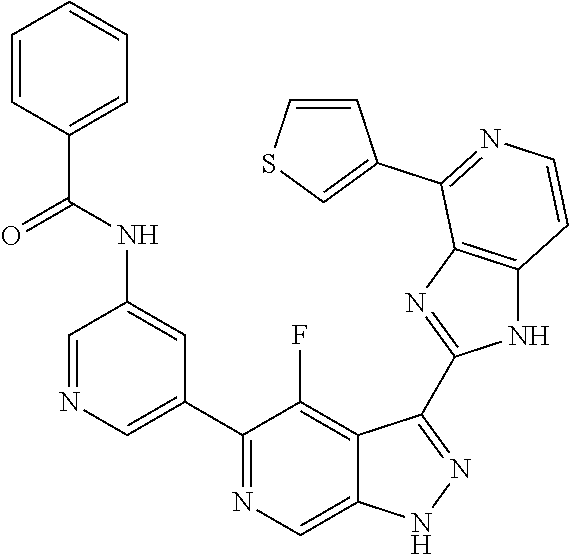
C1=NC=C(C2=NC=C3C(=C2F)C(C2=NC4=C(N2)C=CN=C4C2=CSC=C2)=NN3)C=C1NC(C1=CC=CC=C1)=O
